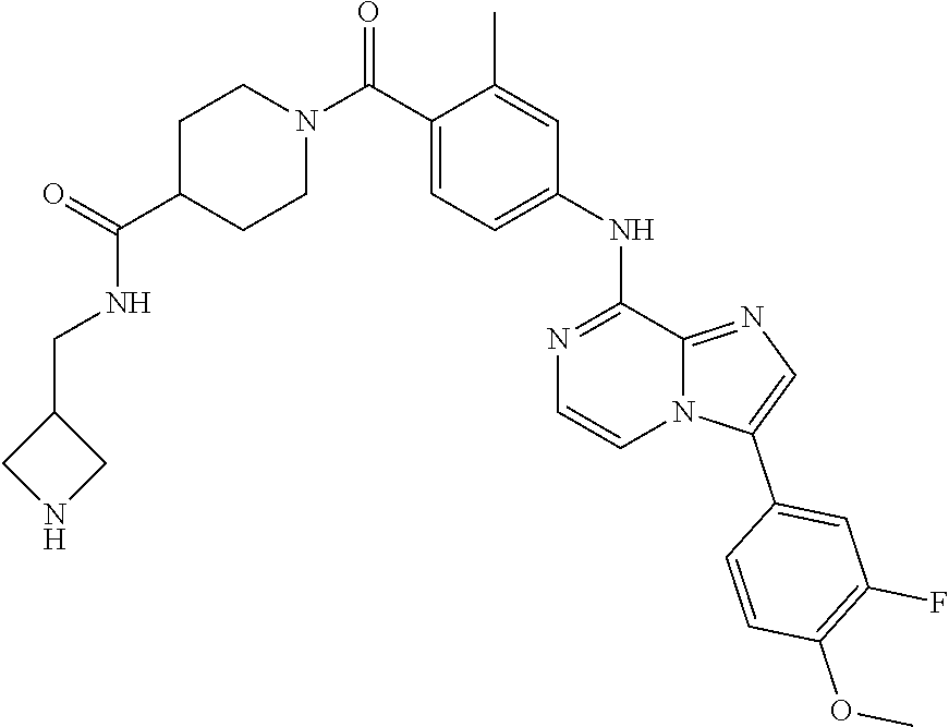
C1=CC(C2=CN=C3C(NC4=CC=C(C(N5CCC(C(=O)NCC6CNC6)CC5)=O)C(C)=C4)=NC=CN23)=CC(F)=C1OC
